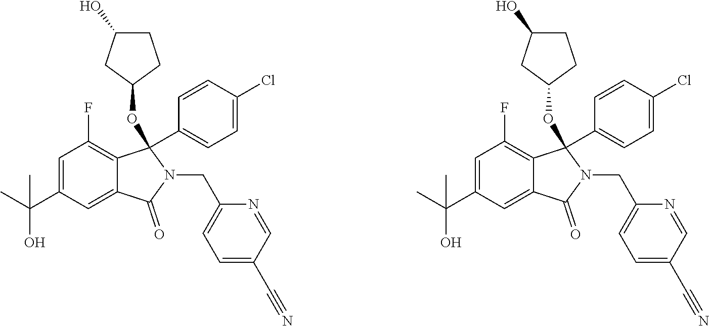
C1=C(C(C)(O)C)C=C2C(=C1F)C(C1=CC=C(Cl)C=C1)(OC1CCC(O)C1)N(CC1=CC=C(C#N)C=N1)C2=O.C1=C(C(C)(O)C)C=C2C(=C1F)C(C1=CC=C(Cl)C=C1)(OC1CCC(O)C1)N(CC1=CC=C(C#N)C=N1)C2=O
